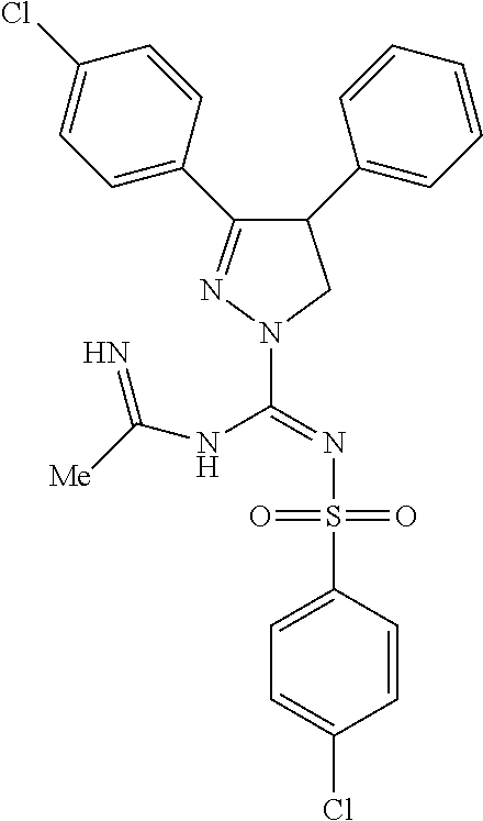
C1(C2=CC=CC=C2)C(C2=CC=C(Cl)C=C2)=NN(C(=NS(C2=CC=C(Cl)C=C2)(=O)=O)NC([Me])=N)C1
